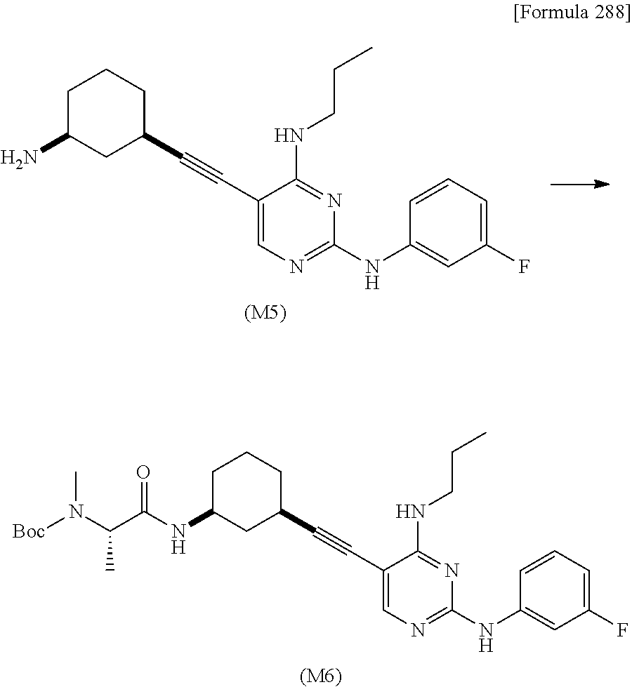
[(M6)].C1C(NC(C(N([Boc])C)C)=O)CC(C#CC2=CN=C(NC3=CC(F)=CC=C3)N=C2NCCC)CC1.C1C(N)CC(C#CC2=CN=C(NC3=CC(F)=CC=C3)N=C2NCCC)CC1.[(M5)]
